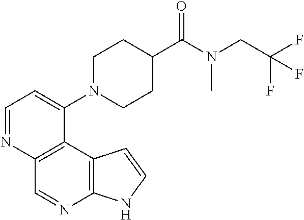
C1=NC2=C(C(N3CCC(C(N(CC(F)(F)F)C)=O)CC3)=C1)C1=C(N=C2)NC=C1
